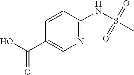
N1=C(NS(C)(=O)=O)C=CC(C(O)=O)=C1
